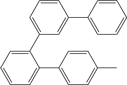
C1=C(C2=CC=CC=C2C2=CC=C(C)C=C2)C=C(C2=CC=CC=C2)C=C1
